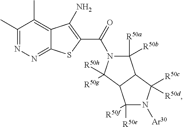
C1(C)=NN=C2C(=C1C)C(N)=C(C(=O)N1C([R50a])([R50b])C3C(C1([R50h])[R50g])C([R50e])([R50f])N([Ar30])C3([R50d])[R50c])S2
